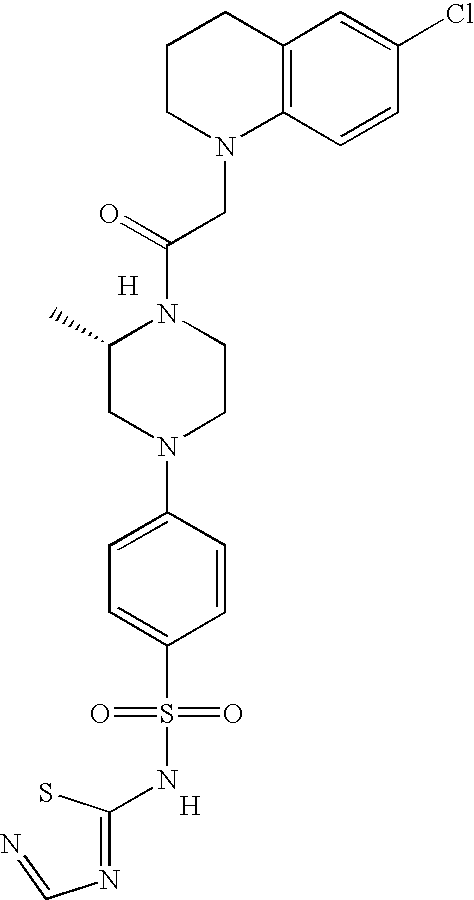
[H].C12=C(C=CC(Cl)=C1)N(CC(N1C(C)CN(C3=CC=C(S(=O)(=O)NC(S)=NC=N)C=C3)CC1)=O)CCC2.[H]
